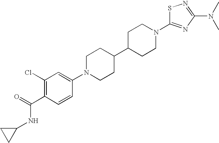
C1(Cl)=C(C(NC2CC2)=O)C=CC(N2CCC(C3CCN(C4=NC(N(C)C)=NS4)CC3)CC2)=C1
